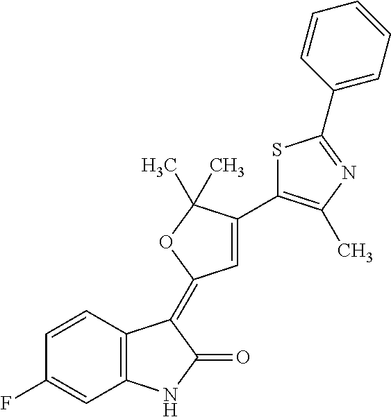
C1=CC(F)=CC2=C1C(=C1C=C(C3=C(C)N=C(C4=CC=CC=C4)S3)C(C)(C)O1)C(=O)N2
